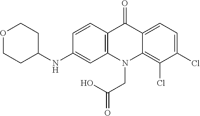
C12=C(N(CC(O)=O)C3=C(Cl)C(Cl)=CC=C3C1=O)C=C(NC1CCOCC1)C=C2
